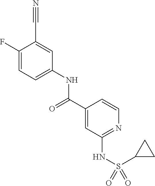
C1(F)=CC=C(NC(C2=CC(NS(=O)(C3CC3)=O)=NC=C2)=O)C=C1C#N
